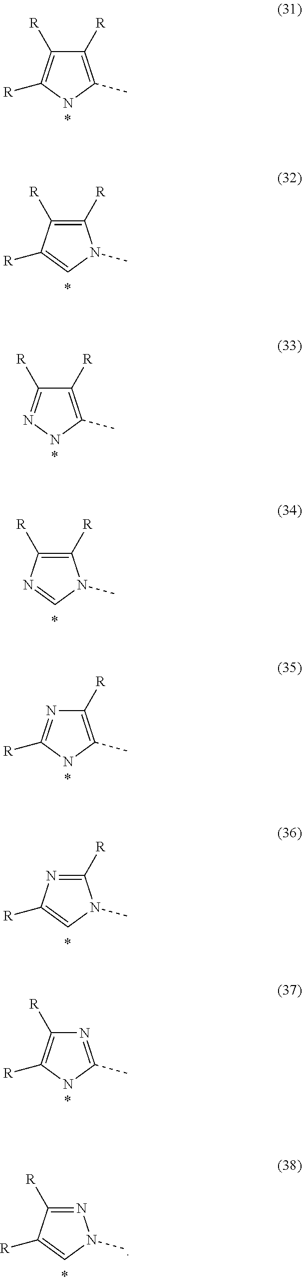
C1([R])=C(C)NC([R])=C1[R].C1([R])=C([R])C([R])=CN1C.C1([R])=C(C)NN=C1[R].C1([R])=C([R])N=CN1C.C1([R])=C(C)NC([R])=N1.C1([R])=NC([R])=CN1C.N1=C(C)NC([R])=C1[R].N1=C([R])C([R])=CN1C
